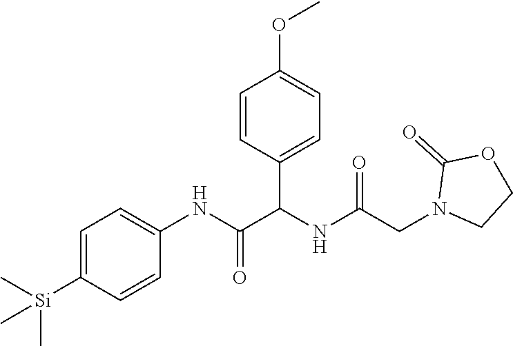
C1=C([Si](C)(C)C)C=CC(NC(=O)C(NC(CN2CCOC2=O)=O)C2=CC=C(OC)C=C2)=C1
